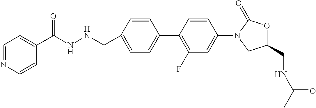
C1=C(CNNC(C2=CC=NC=C2)=O)C=CC(C2=C(F)C=C(N3CC(CNC(C)=O)OC3=O)C=C2)=C1
